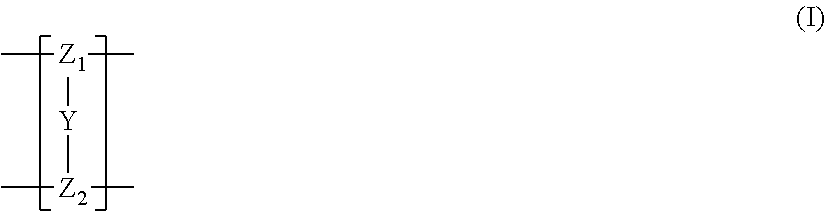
C[Z1](C)[Y][Z2](C)C
